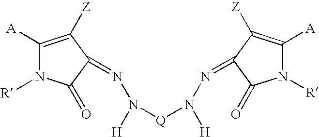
C1([A])=C([Z])C(=NN([H])[Q]N([H])N=C2C([Z])=C([A])N([R])C2=O)C(=O)N1[R]
